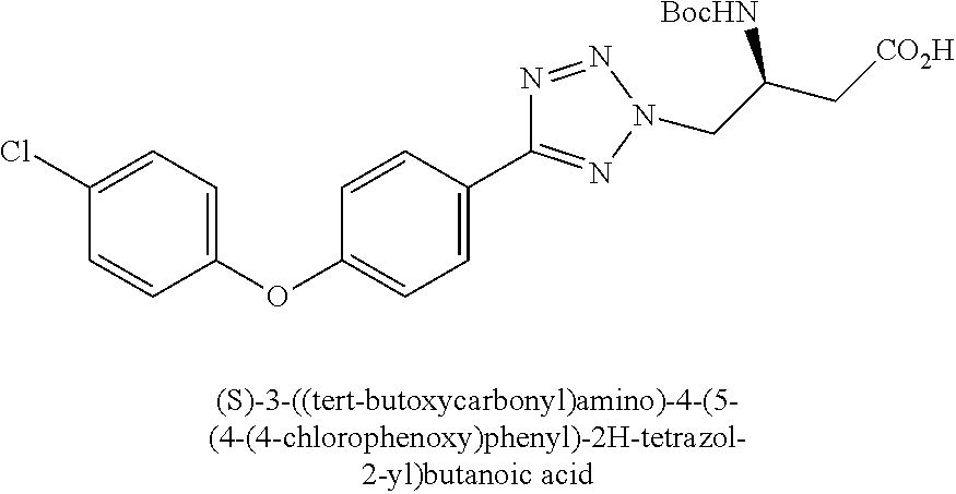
C1(OC2=CC=C(C3=NN(CC(C[CO2H])[BocHN])N=N3)C=C2)=CC=C(Cl)C=C1
